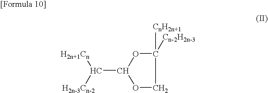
O1C(C([H2n+1Cn])[H2n-3Cn-2])OCC1([Cn-2H2n-3])[CnH2n+1]
